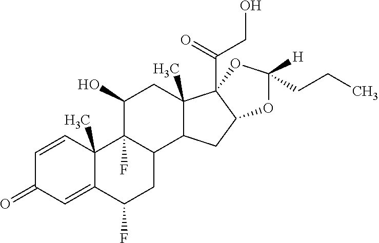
C1=CC2(C)C(=CC1=O)C(F)CC1C2(F)C(O)CC2(C)C1CC1C2(C(=O)CO)OC(CCC)([H])O1
